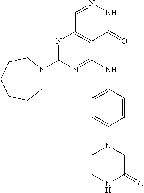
N1=C(N2CCCCCC2)N=C(NC2=CC=C(N3CCNC(=O)C3)C=C2)C2=C1C=NNC2=O
